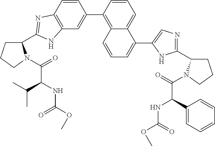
C12=C(C=C(C3=C4C(=CC=C3)C(C3=CN=C(C5CCCN5C(=O)C(C5=CC=CC=C5)NC(OC)=O)N3)=CC=C4)C=C1)NC(C1CCCN1C(=O)C(NC(OC)=O)C(C)C)=N2
